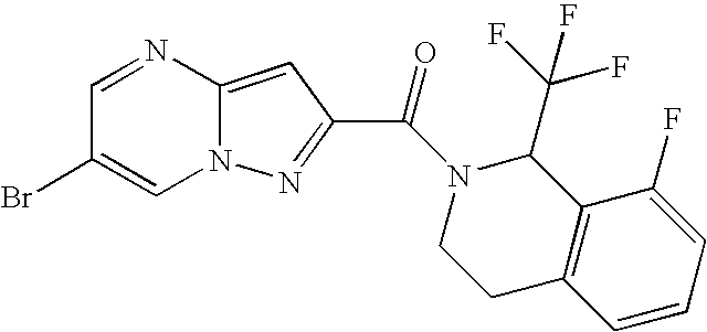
C1=NC2=CC(C(N3C(C(F)(F)F)C4=C(CC3)C=CC=C4F)=O)=NN2C=C1Br
